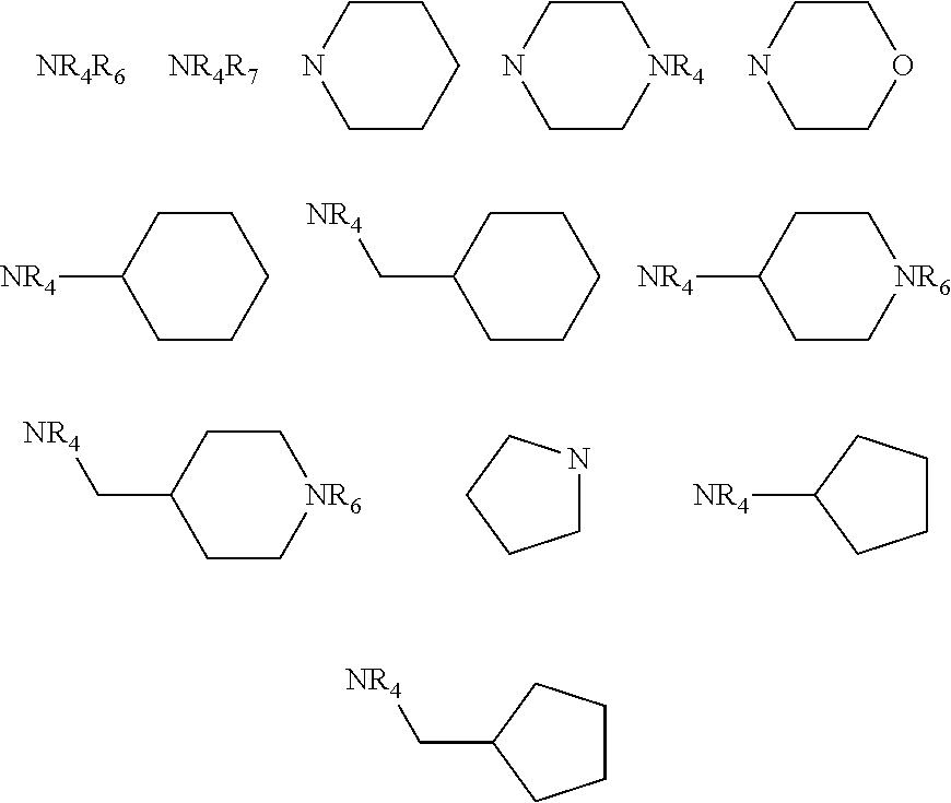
C1CCCCN1.C1C[NR4]CCN1.C1COCCN1.C1CCCCC1[NR4].C1CCCCC1C[NR4].C1C[NR6]CCC1[NR4].C1C[NR6]CCC1C[NR4].C1([NR4])CCCC1.C1CCNC1.C1(C[NR4])CCCC1
